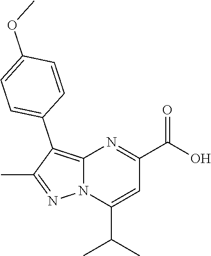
C12=C(C3=CC=C(OC)C=C3)C(C)=NN1C(C(C)C)=CC(C(O)=O)=N2
